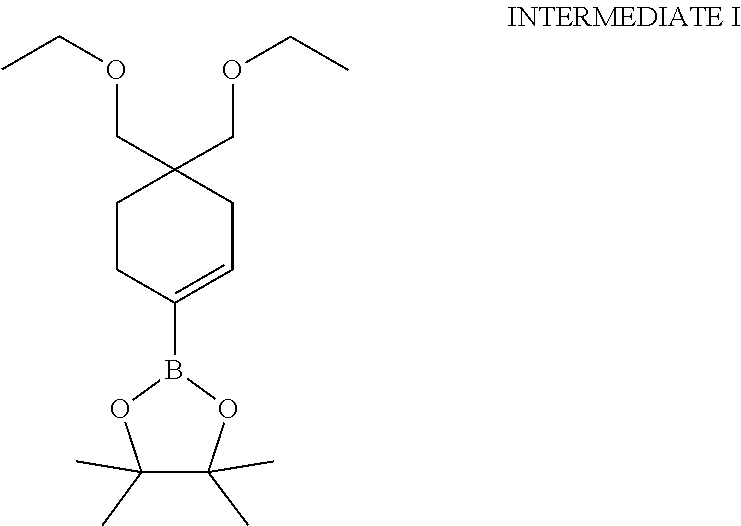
O(CC1(COCC)CCC(B2OC(C)(C)C(C)(C)O2)=CC1)CC
